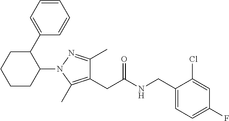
C1=C(CNC(CC2=C(C)N(C3C(C4=CC=CC=C4)CCCC3)N=C2C)=O)C(Cl)=CC(F)=C1
